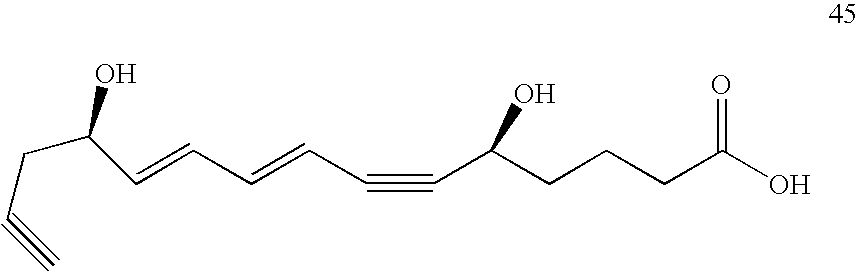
C(#CC(CCCC(O)=O)O)C=CC=CC(CC#C)O
